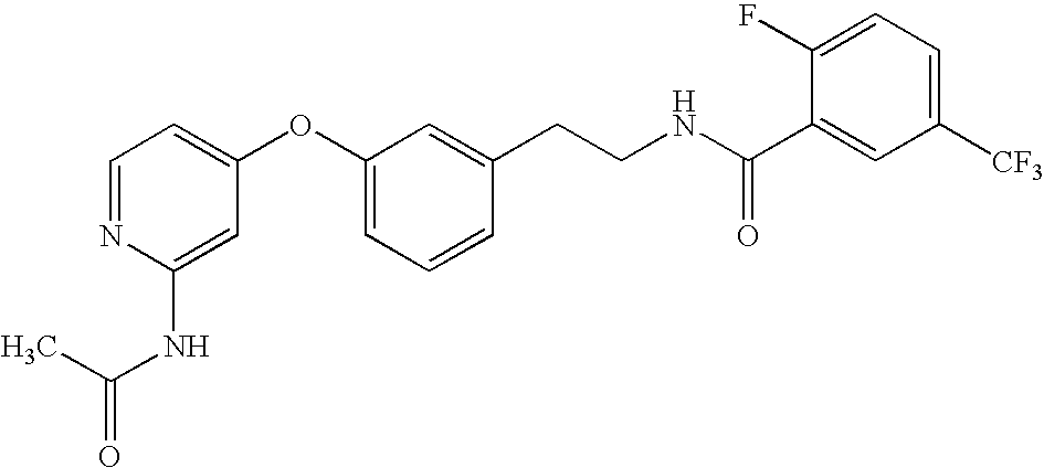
C1=NC(NC(C)=O)=CC(OC2=CC=CC(CCNC(C3=CC([CF3])=CC=C3F)=O)=C2)=C1
